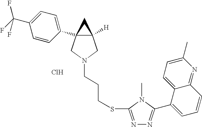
Cl.C12([H])CN(CCCSC3=NN=C(C4=CC=CC5=NC(C)=CC=C45)N3C)CC1(C1=CC=C(C(F)(F)F)C=C1)C2
